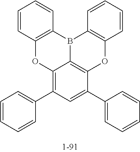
C1=CC2=C(C=C1)B1C3=C(C=CC=C3)OC3=C1C(=C(C1=CC=CC=C1)C=C3C1=CC=CC=C1)O2
